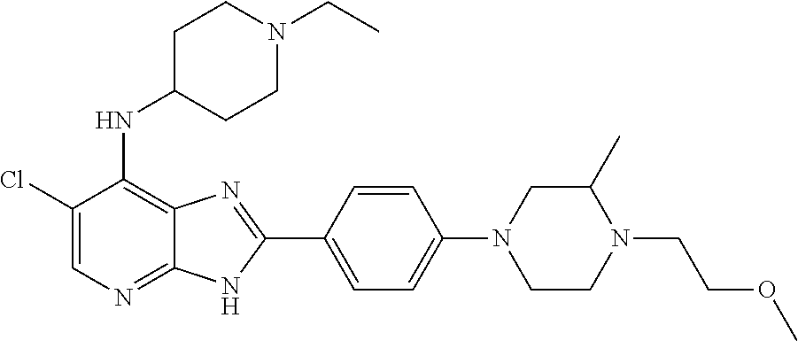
C1(Cl)=CN=C2C(=C1NC1CCN(CC)CC1)N=C(C1=CC=C(N3CC(C)N(CCOC)CC3)C=C1)N2
